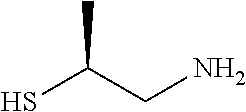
SC(CN)C
